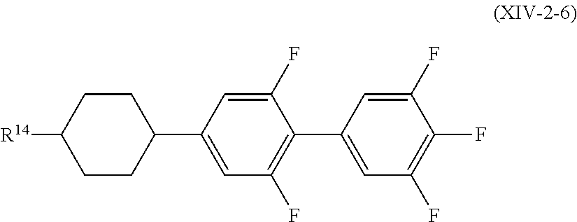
C1(F)=CC(C2=C(F)C=C(C3CCC([R14])CC3)C=C2F)=CC(F)=C1F
